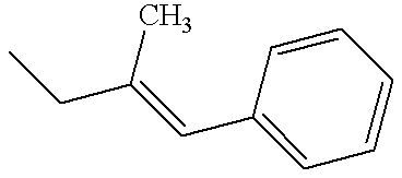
CCC(=CC1=CC=CC=C1)C
